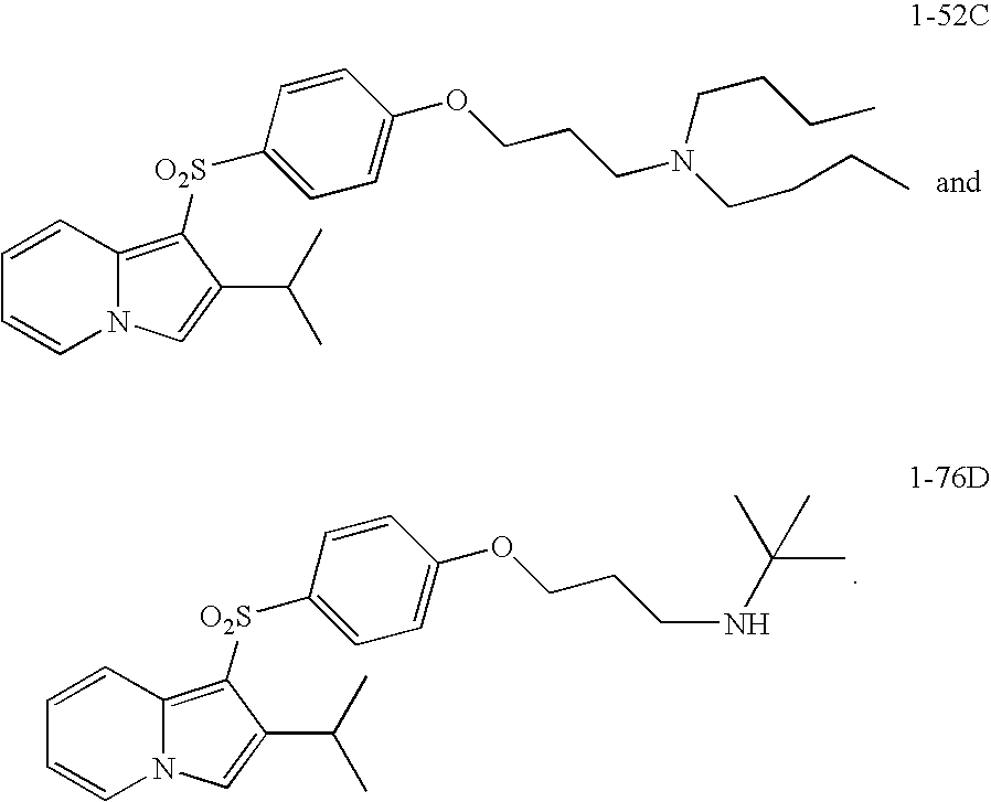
N12C(=C([O2S]C3=CC=C(OCCCN(CCCC)CCCC)C=C3)C(C(C)C)=C1)C=CC=C2.N12C(=C([O2S]C3=CC=C(OCCCNC(C)(C)C)C=C3)C(C(C)C)=C1)C=CC=C2
